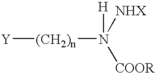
[Y][(CH2)n]N([H])([NHX])[COOR]
